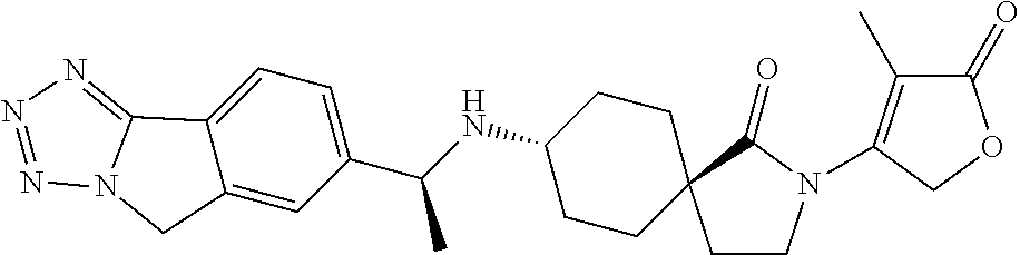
C1CN(C2=C(C)C(=O)OC2)C(=O)C12CCC(NC(C)C1=CC=C3C(=C1)CN1C3=NN=N1)CC2
